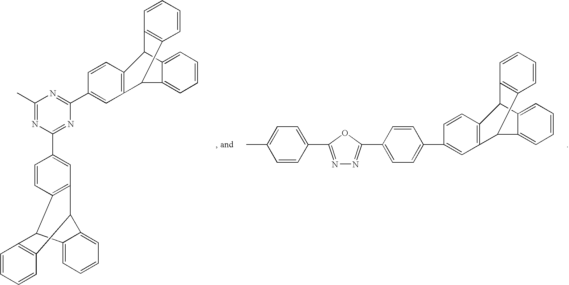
C1=C(C2=NC(C)=NC(C3=CC4=C(C=C3)C3C5=C(C=CC=C5)C4C4=CC=CC=C34)=N2)C=CC2=C1C1C3=C(C2C2=CC=CC=C21)C=CC=C3.C1=C(C2=CC=C(C3=NN=C(C4=CC=C(C)C=C4)O3)C=C2)C=CC2=C1C1C3=C(C2C2=CC=CC=C21)C=CC=C3
